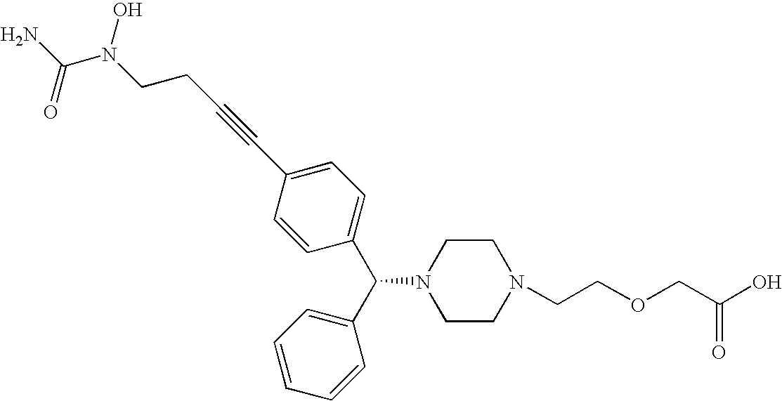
C1=CC(C(C2=CC=CC=C2)N2CCN(CCOCC(O)=O)CC2)=CC=C1C#CCCN(C(N)=O)O
